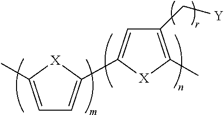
C1(C[Y])=C(C)[X]C(C2=CC=C(C)[X]2)=C1
